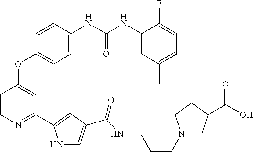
C1=C(NC(NC2=CC(C)=CC=C2F)=O)C=CC(OC2=CC(C3=CC(C(NCCCN4CC(C(O)=O)CC4)=O)=CN3)=NC=C2)=C1
